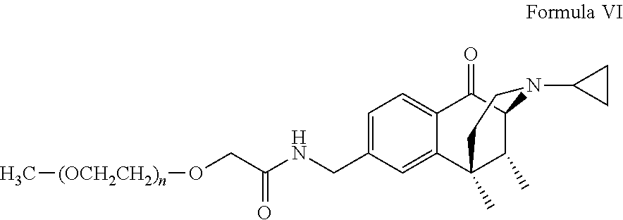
C1=C(CNC(CO[(OCH2CH2)n]C)=O)C=C2C(=C1)C(=O)C1C(C)C2(C)CCN1C1CC1
